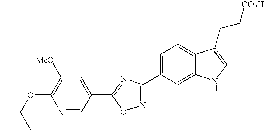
C1(OC(C)C)=C([MeO])C=C(C2=NC(C3=CC=C4C(=C3)NC=C4CC[CO2H])=NO2)C=N1
